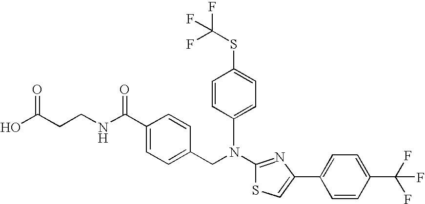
N(C1=NC(C2=CC=C(C(F)(F)F)C=C2)=CS1)(CC1=CC=C(C(NCCC(O)=O)=O)C=C1)C1=CC=C(SC(F)(F)F)C=C1
